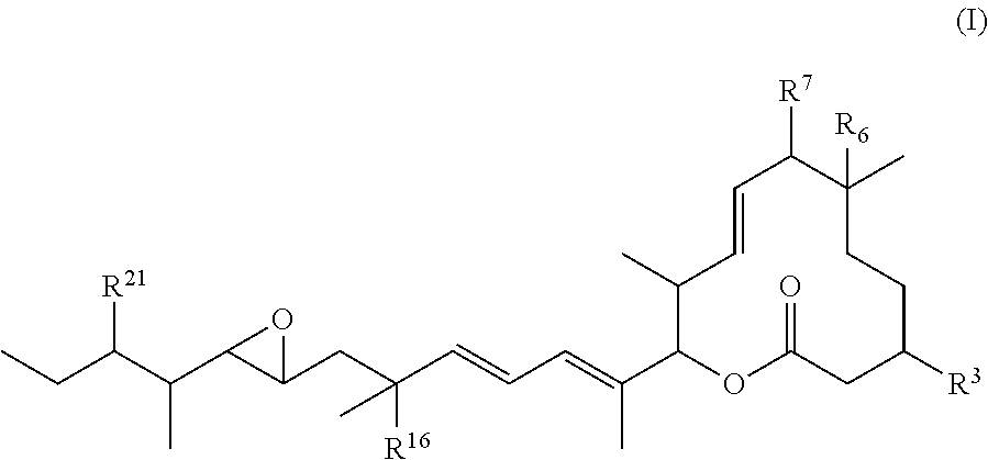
C1(C)C(C(=CC=CC(CC2OC2C(C(CC)[R21])C)([R16])C)C)OC(=O)CC([R3])CCC(C)([R6])C([R7])C=C1
